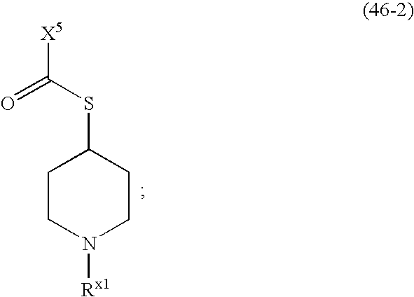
S(C1CCN([Rx1])CC1)C([X5])=O
